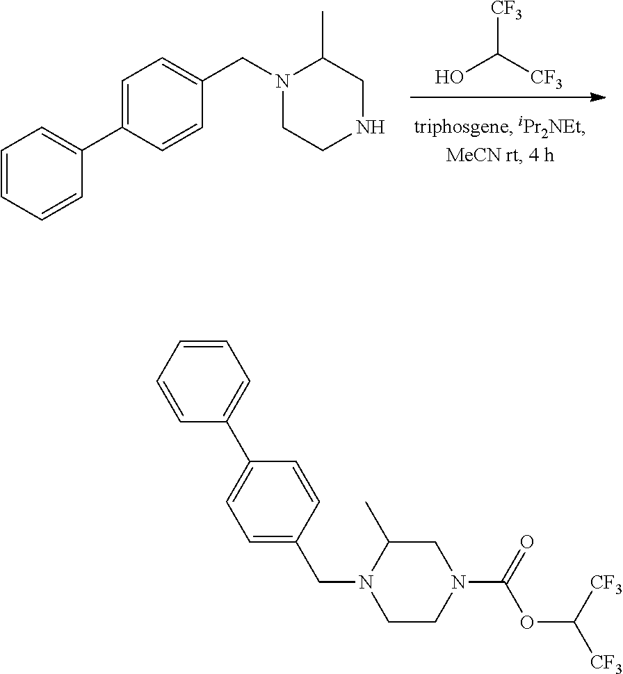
[CF3]C([CF3])O.C1=CC=CC(C2=CC=C(CN3CCNCC3C)C=C2)=C1.C1=CC=CC(C2=CC=C(CN3CCN(C(OC([CF3])[CF3])=O)CC3C)C=C2)=C1
